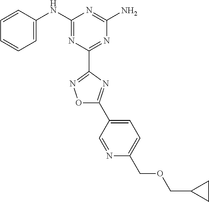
C1=CC(NC2=NC(C3=NOC(C4=CC=C(COCC5CC5)N=C4)=N3)=NC(N)=N2)=CC=C1
